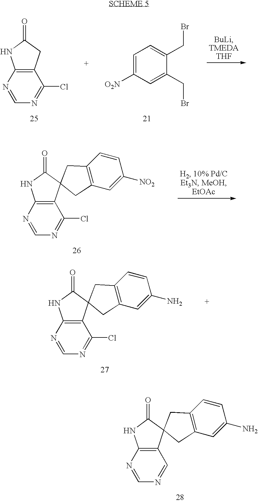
C12=C(N=CN=C1)NC(=O)C21CC2=C(C=C(N)C=C2)C1.C12=C(N=CN=C1Cl)NC(=O)C2.C1=C([O2N])C=C(CBr)C(CBr)=C1.C12=C(N=CN=C1Cl)NC(=O)C21CC2=C(C=C([NO2])C=C2)C1.C12=C(N=CN=C1Cl)NC(=O)C21CC2=C(C=C(N)C=C2)C1
